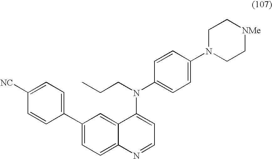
C1(C2=CC=C([NC])C=C2)=CC=C2C(=C1)C(N(C1=CC=C(N3CC[NMe]CC3)C=C1)CCC)=CC=N2
